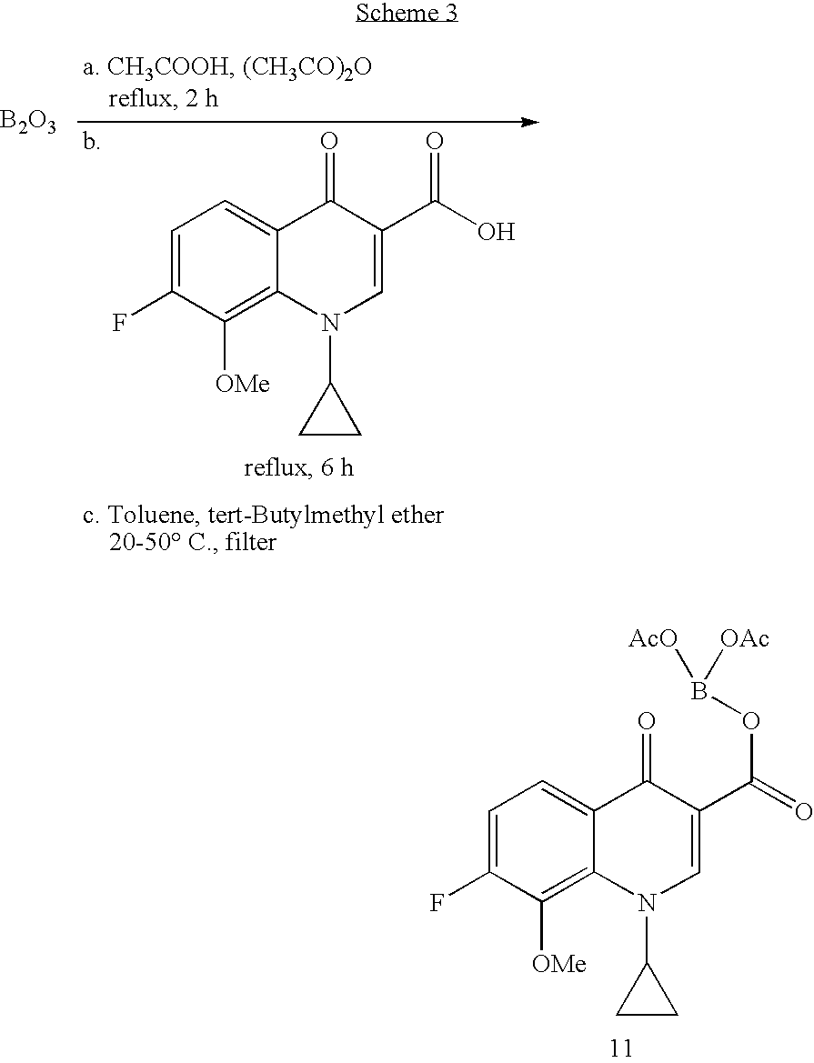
C1=C(F)C([OMe])=C2C(=C1)C(=O)C(C(O)=O)=CN2C1CC1.[B2O3].C1=C(F)C([OMe])=C2C(=C1)C(=O)C(C(=O)OB([AcO])[OAc])=CN2C1CC1
